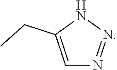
C1=C(CC)NN=N1
